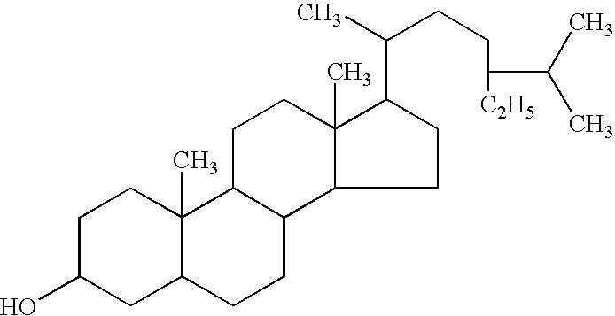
C1C(O)CC2C(C)(C1)C1C(CC2)C2C(C)(CC1)C(C(CCC(C(C)C)[C2H5])C)CC2
